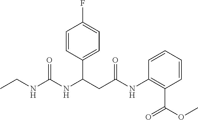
CCNC(NC(CC(NC1=C(C(OC)=O)C=CC=C1)=O)C1=CC=C(F)C=C1)=O
